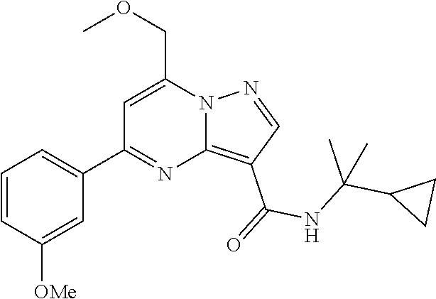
C12=C(C(=O)NC(C3CC3)(C)C)C=NN1C(COC)=CC(C1=CC=CC([OMe])=C1)=N2
